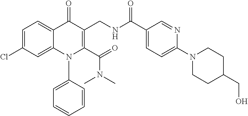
C1=C(Cl)C=C2C(=C1)C(=O)C(CNC(C1=CC=C(N3CCC(CO)CC3)N=C1)=O)=C(C(=O)N(C)C)N2C1=CC=CC=C1
